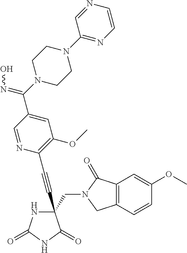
C(#CC1(CN2C(=O)C3=C(C2)C=CC(OC)=C3)NC(=O)NC1=O)C1=C(OC)C=C(C(N2CCN(C3=NC=CN=C3)CC2)=NO)C=N1
